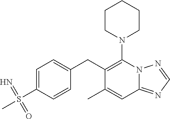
N1(C2=C(CC3=CC=C(S(C)(=N)=O)C=C3)C(C)=CC3=NC=NN23)CCCCC1
